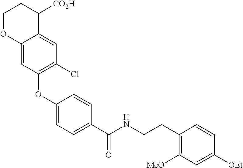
C12=CC(OC3=CC=C(C(NCCC4=C([MeO])C=C([OEt])C=C4)=O)C=C3)=C(Cl)C=C1C([CO2H])CCO2
